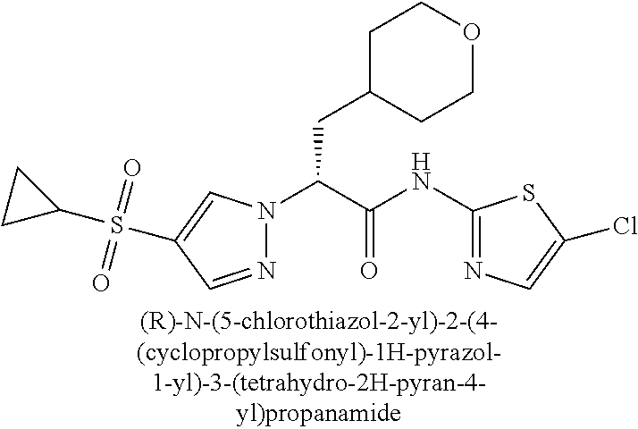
C(C(N1N=CC(S(C2CC2)(=O)=O)=C1)C(NC1=NC=C(Cl)S1)=O)C1CCOCC1
